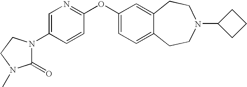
C1=C(N2C(=O)N(C)CC2)C=CC(OC2=CC=C3C(=C2)CCN(C2CCC2)CC3)=N1
